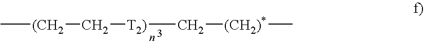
C[(CH2]C[T2)]C[(CH2)*]C
